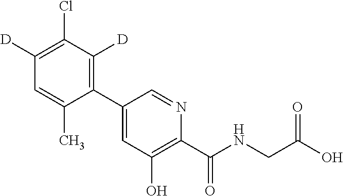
C1(C2=CC(O)=C(C(NCC(O)=O)=O)N=C2)=C([D])C(Cl)=C([D])C=C1C
